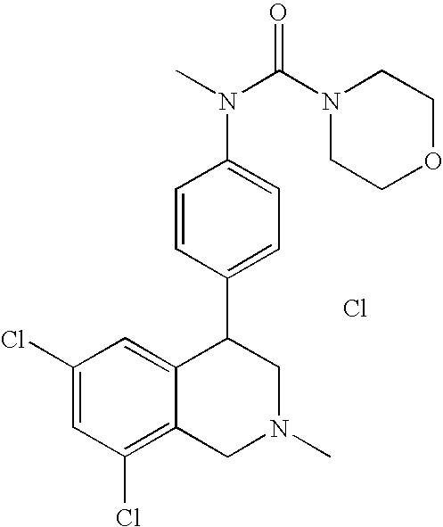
C1(Cl)=CC(Cl)=C2C(=C1)C(C1=CC=C(N(C(N3CCOCC3)=O)C)C=C1)CN(C)C2.Cl
